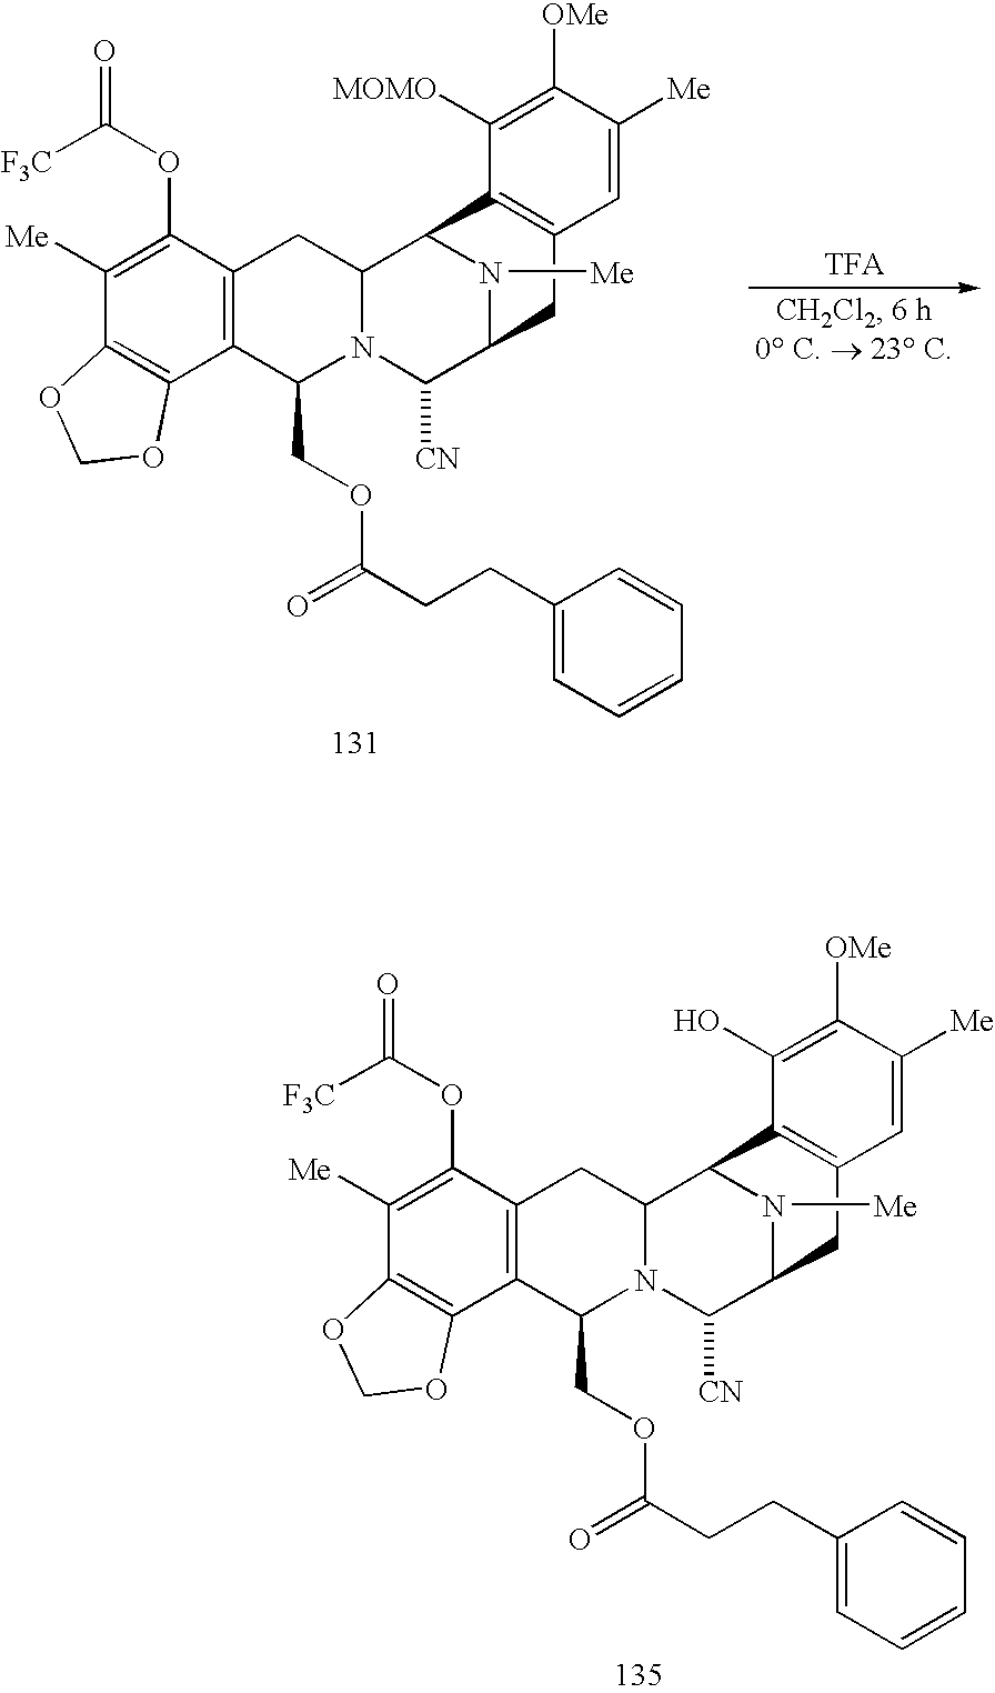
C12=C(C3C4N(C(COC(CCC5=CC=CC=C5)=O)C5=C(C(OC(=O)[F3C])=C([Me])C6=C5OCO6)C4)C([CN])C(C1)N3[Me])C([MOMO])=C([OMe])C([Me])=C2.C12=C(C3C4N(C(COC(CCC5=CC=CC=C5)=O)C5=C(C(OC(=O)[F3C])=C([Me])C6=C5OCO6)C4)C([CN])C(C1)N3[Me])C(O)=C([OMe])C([Me])=C2
